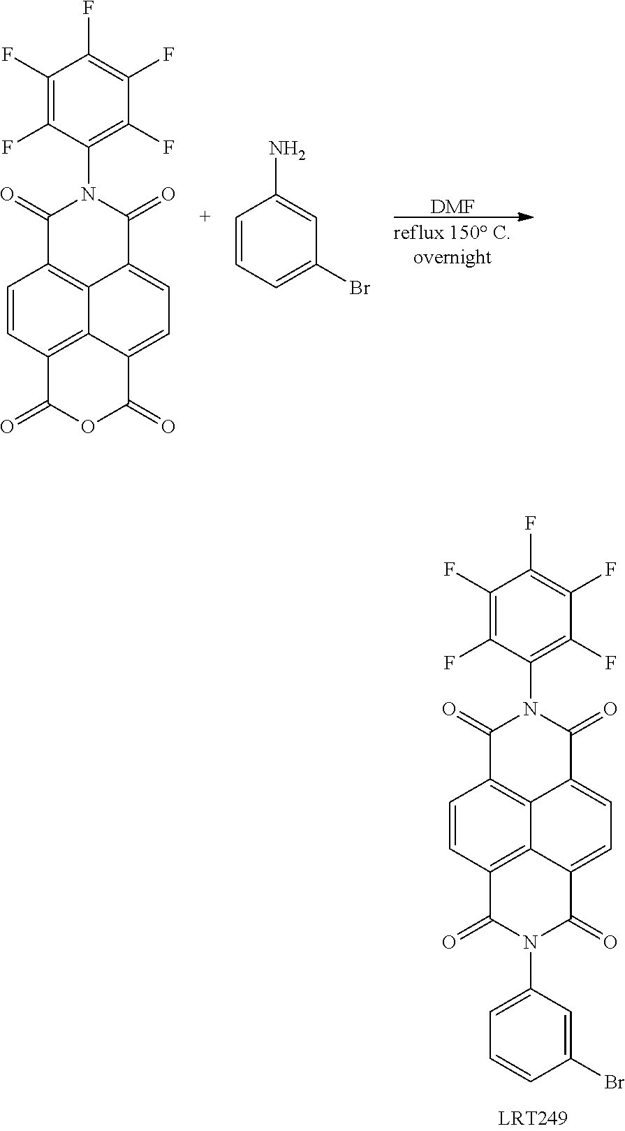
C1(F)=C(F)C(N2C(=O)C3=C4C(=CC=C5C4=C(C=C3)C(=O)N(C3=CC=CC(Br)=C3)C5=O)C2=O)=C(F)C(F)=C1F.[DMF].C1(F)=C(F)C(N2C(=O)C3=C4C(=CC=C5C4=C(C=C3)C(=O)OC5=O)C2=O)=C(F)C(F)=C1F.C1=CC=C(Br)C=C1N
